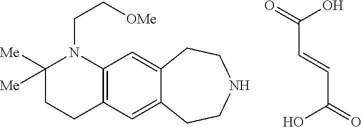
C12=C(C=C3C(=C1)CCNCC3)CCC([Me])([Me])N2CC[OMe].C(C(=O)O)=CC(=O)O
